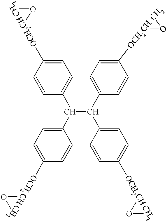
C1=CC(C(C(C2=CC=C([OCH2CH]OC)C=C2)C2=CC=C([OCH2CH]OC)C=C2)C2=CC=C([OCH2CH]OC)C=C2)=CC=C1[OCH2CH]OC
